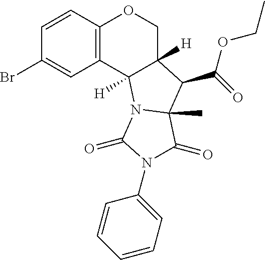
C1=CC(Br)=CC2=C1OCC1([H])C2([H])N2C(C)(C1C(OCC)=O)C(=O)N(C1=CC=CC=C1)C2=O
